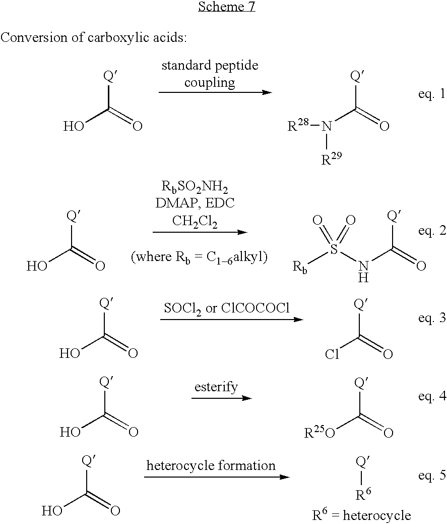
[Q]C(=O)O.[Q]C(=O)N([R28])[R29].[Q]C(=O)O.[Q]C(=O)NS([Rb])(=O)=O.[Q]C(=O)O.[Q]C(=O)Cl.[Q]C(=O)O.[Q]C(=O)[R25O].[Q][R6].[Q]C(=O)O
